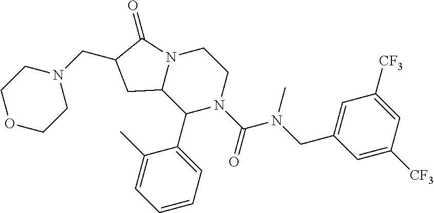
C12N(C(=O)C(CN3CCOCC3)C1)CCN(C(N(CC1=CC([CF3])=CC([CF3])=C1)C)=O)C2C1=CC=CC=C1C
